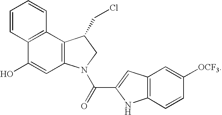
C12=C(N(C(=O)C3=CC4=C(N3)C=CC([OCF3])=C4)CC1CCl)C=C(O)C1=C2C=CC=C1
